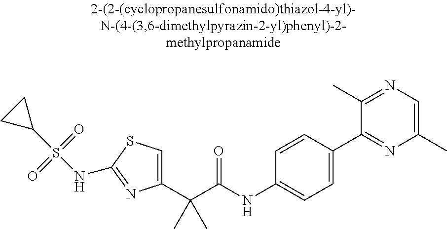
C1(C(C(NC2=CC=C(C3=NC(C)=CN=C3C)C=C2)=O)(C)C)=CSC(NS(C2CC2)(=O)=O)=N1
